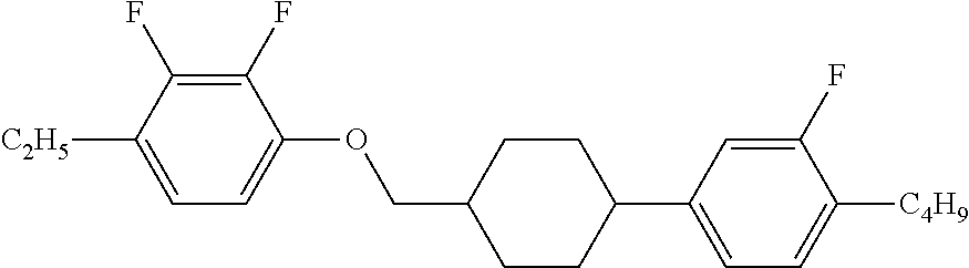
C1(F)=C(F)C([C2H5])=CC=C1OCC1CCC(C2=CC=C([C4H9])C(F)=C2)CC1
